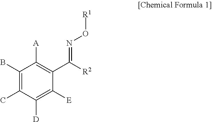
C1(B)=C(C)C([D])=C([E])C(C([R2])=NO[R1])=C1[A]
